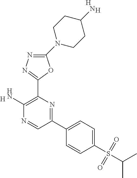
[H].C1(N)=C(C2=NN=C(N3CCC(N)CC3)O2)N=C(C2=CC=C(S(C(C)C)(=O)=O)C=C2)C=N1.[H].[H]
